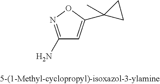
C1(N)=NOC(C2(C)CC2)=C1
